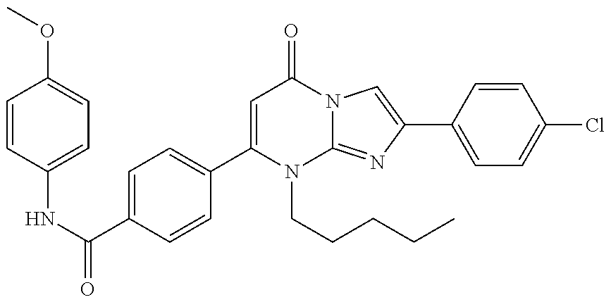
C1(C(NC2=CC=C(OC)C=C2)=O)=CC=C(C2=CC(=O)N3C(=NC(C4=CC=C(Cl)C=C4)=C3)N2CCCCC)C=C1
